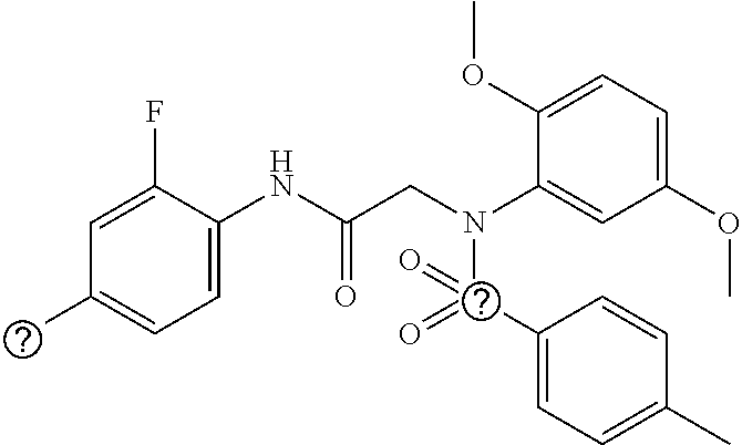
C1=C(NC(CN(C2=CC(OC)=CC=C2OC)C(C2=CC=C(C)C=C2)(=O)=O)=O)C(F)=CC(C)=C1
